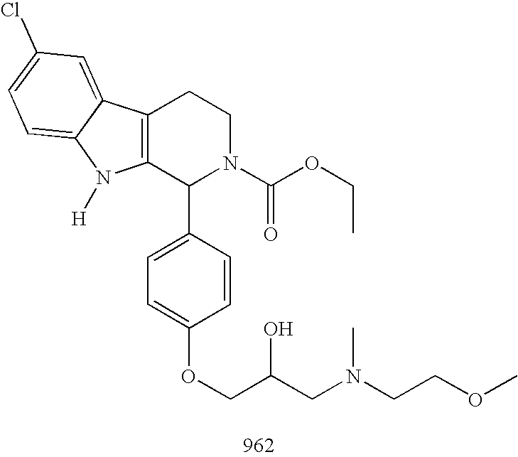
C12=C(C(C3=CC=C(OCC(CN(CCOC)C)O)C=C3)N(C(OCC)=O)CC1)N([H])C1=CC=C(Cl)C=C21
